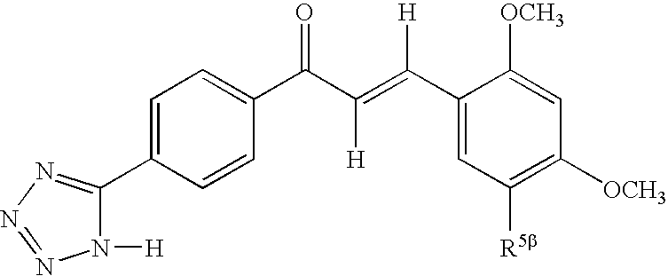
C1=C(C2=NN=NN2[H])C=CC(C(C(=C(C2=CC([R5b])=C([OCH3])C=C2[OCH3])[H])[H])=O)=C1
